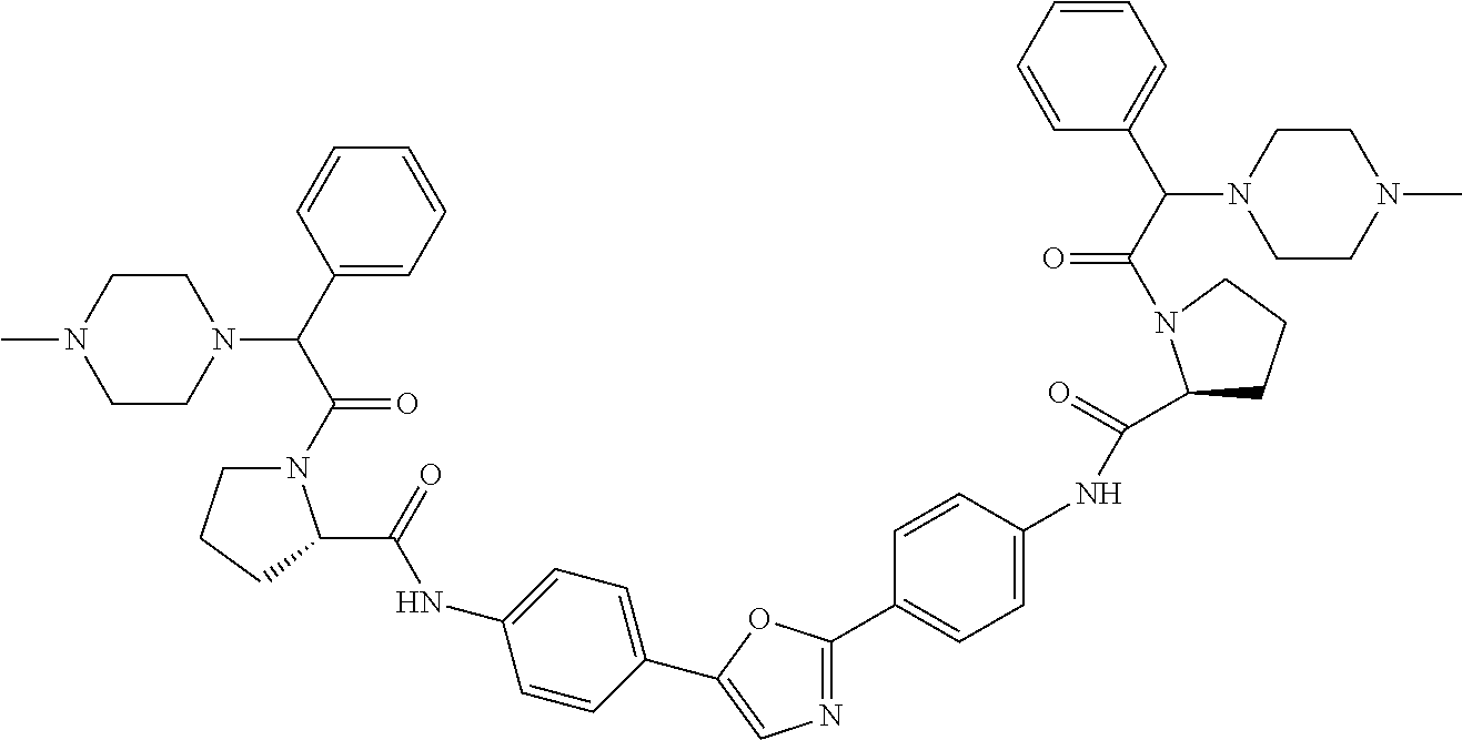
N1=C(C2=CC=C(NC(=O)C3CCCN3C(C(C3=CC=CC=C3)N3CCN(C)CC3)=O)C=C2)OC(C2=CC=C(NC(=O)C3N(C(C(C4=CC=CC=C4)N4CCN(C)CC4)=O)CCC3)C=C2)=C1
